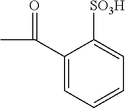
C(C1=CC=CC=C1[SO3H])(C)=O
